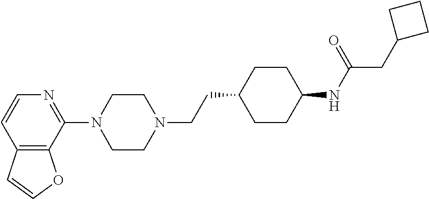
C12=C(C(N3CCN(CCC4CCC(NC(CC5CCC5)=O)CC4)CC3)=NC=C1)OC=C2
